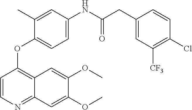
C1=CN=C2C(=C1OC1=CC=C(NC(CC3=CC([CF3])=C(Cl)C=C3)=O)C=C1C)C=C(OC)C(OC)=C2
